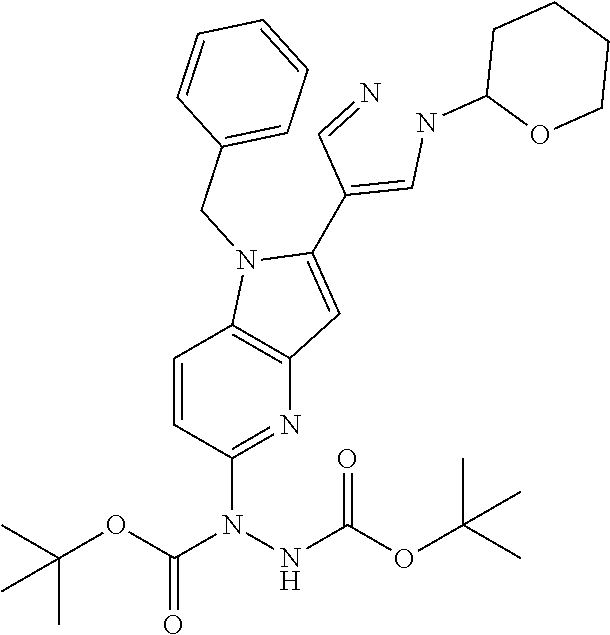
C1=CC(N(NC(OC(C)(C)C)=O)C(OC(C)(C)C)=O)=NC2=C1N(CC1=CC=CC=C1)C(C(=CNC1OCCCC1)C=N)=C2
